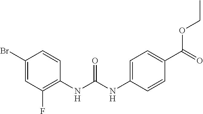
O=C(NC1=CC=C(C(=O)OCC)C=C1)NC1=C(F)C=C(Br)C=C1
